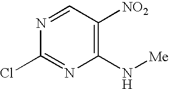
C1(Cl)=NC(N[Me])=C([NO2])C=N1
